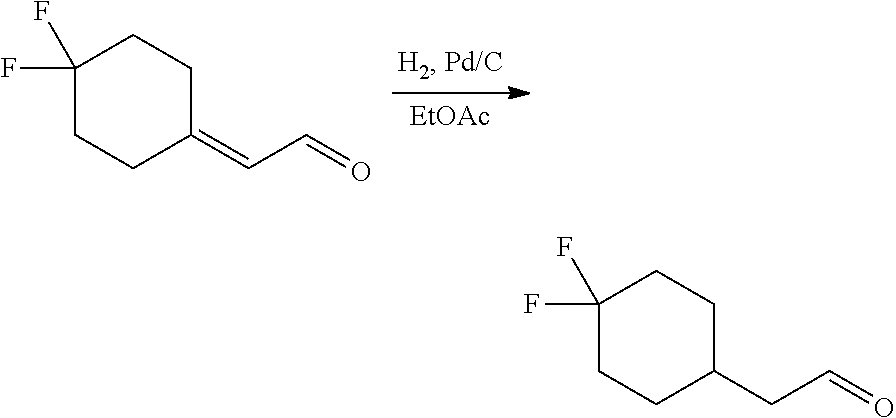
[EtOAc].C1(F)(F)CCC(=CC=O)CC1.C1(F)(F)CCC(CC=O)CC1
